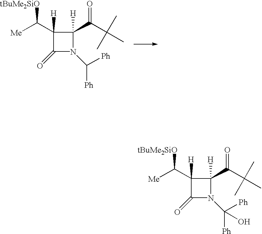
C1([H])(C([Me])[tBuMe2SiO])C(=O)N(C([Ph])([Ph])O)C1([H])C(=O)C(C)(C)C.C1([H])(C([Me])[tBuMe2SiO])C(=O)N(C([Ph])[Ph])C1([H])C(=O)C(C)(C)C
